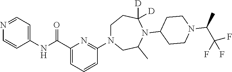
C1(NC(C2=CC=CC(N3CCC([D])([D])N(C4CCN(C(C)C(F)(F)F)CC4)C(C)C3)=N2)=O)=CC=NC=C1
